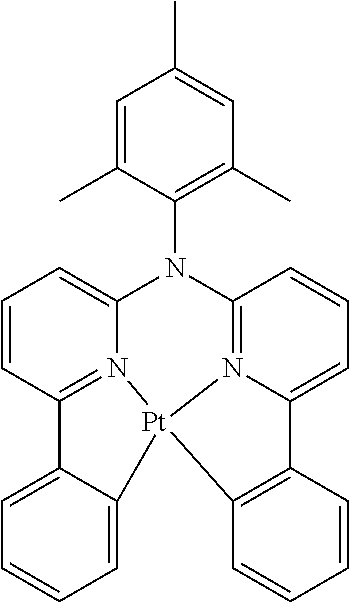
C12=CC=CC=C1[Pt]13N4=C2C=CC=C4N(C2=C(C)C=C(C)C=C2C)C2=N1C(=CC=C2)C1=C3C=CC=C1
